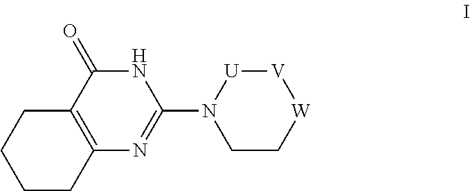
[W]1[V][U]N(C2=NC3=C(C(=O)N2)CCCC3)CC1
